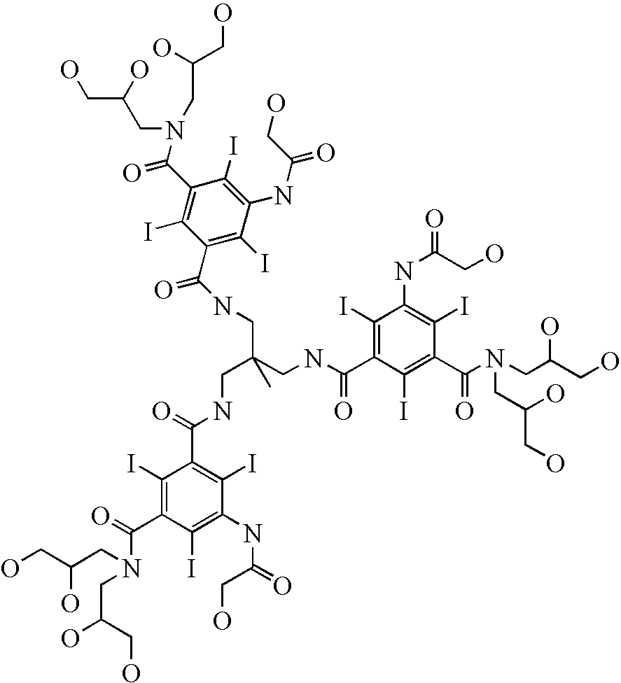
O=C(C1=C(I)C(C(NCC(CNC(C2=C(I)C(NC(=O)CO)=C(I)C(C(N(CC(CO)O)CC(CO)O)=O)=C2I)=O)(C)CNC(=O)C2=C(I)C(NC(CO)=O)=C(I)C(C(=O)N(CC(CO)O)CC(CO)O)=C2I)=O)=C(I)C(NC(=O)CO)=C1I)N(CC(CO)O)CC(CO)O
